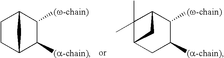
C1CC2C([(a-chain)])C([(w-chain)])C1C2.C1(C)(C)C2CC([(a-chain)])C([(w-chain)])C1C2
